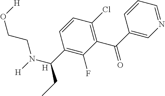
[H].N1=CC=CC(C(=O)C2=C(Cl)C=CC(C(N([H])CCO[H])CC)=C2F)=C1
